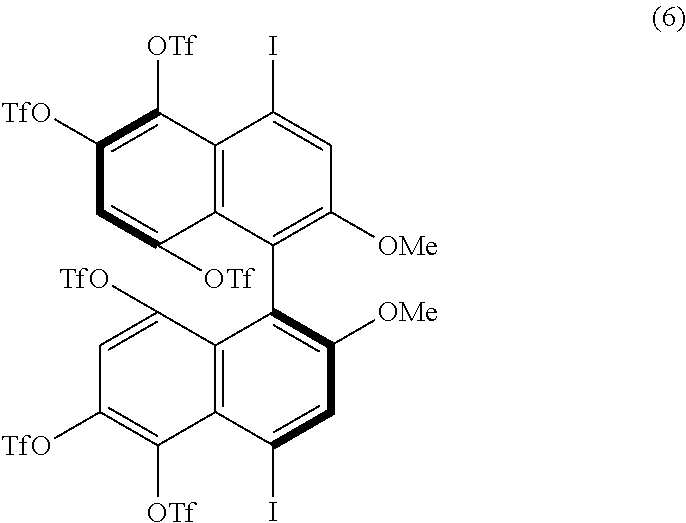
C12=C(C(C3=C([OMe])C=C(I)C4=C3C([TfO])=CC([TfO])=C4[OTf])=C([OMe])C=C1I)C([OTf])=CC([TfO])=C2[OTf]
